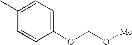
C1=CC(OCO[Me])=CC=C1C
